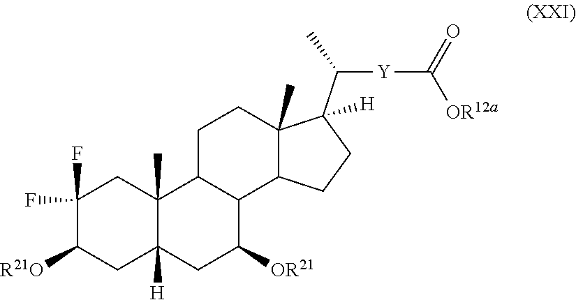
C1(F)(F)C([R21O])CC2([H])C(C)(C1)C1C(C([OR21])C2)C2C(C)(CC1)C(C([Y]C([OR12a])=O)C)([H])CC2
